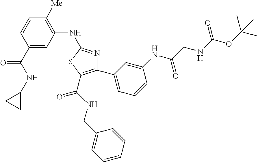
C1(C(NC2CC2)=O)=CC(NC2=NC(C3=CC=CC(NC(CNC(OC(C)(C)C)=O)=O)=C3)=C(C(NCC3=CC=CC=C3)=O)S2)=C([Me])C=C1
